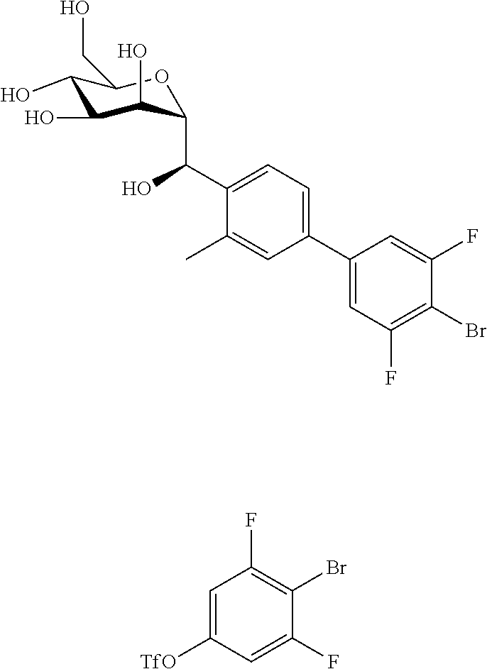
C1(O)C(O)C(O)C(C(C2=CC=C(C3=CC(F)=C(Br)C(F)=C3)C=C2C)O)OC1CO.C1=C([TfO])C=C(F)C(Br)=C1F
